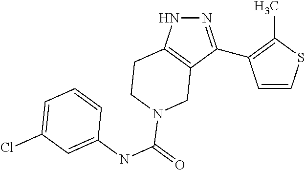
C1=CSC(C)=C1C1=NNC2=C1CN(C(NC1=CC(Cl)=CC=C1)=O)CC2
